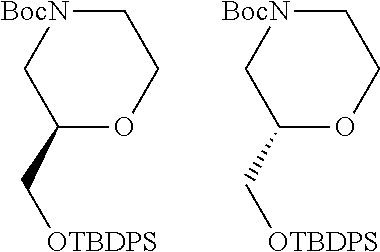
C1[BocN]CC(C[OTBDPS])OC1.C1[BocN]CC(C[OTBDPS])OC1
